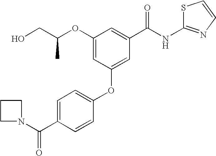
O(C1=CC(OC2=CC=C(C(N3CCC3)=O)C=C2)=CC(C(NC2=NC=CS2)=O)=C1)C(CO)C
